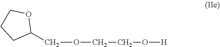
C1(COCCO[H])OCCC1
